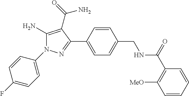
C1(N2C(N)=C(C(=O)N)C(C3=CC=C(CNC(C4=C([MeO])C=CC=C4)=O)C=C3)=N2)=CC=C(F)C=C1
